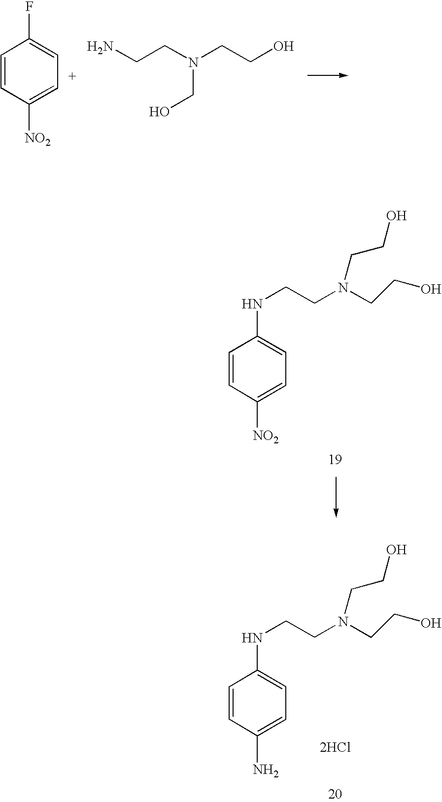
C1=CC([NO2])=CC=C1NCCN(CCO)CCO.C1=CC(N)=CC=C1NCCN(CCO)CCO.[2HCl].C1=CC([NO2])=CC=C1F.NCCN(CCO)CO
